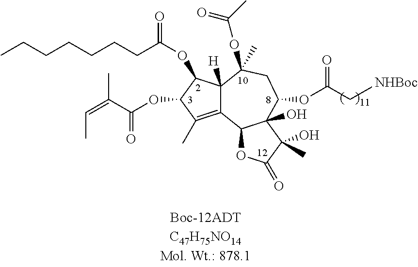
C12=C(C)C(OC(C(=CC)C)=O)C(OC(CCCCCCC)=O)C1([H])C(OC(C)=O)(C)CC(OC(C[NHBoc])=O)C1(O)C2OC(=O)C1(C)O
